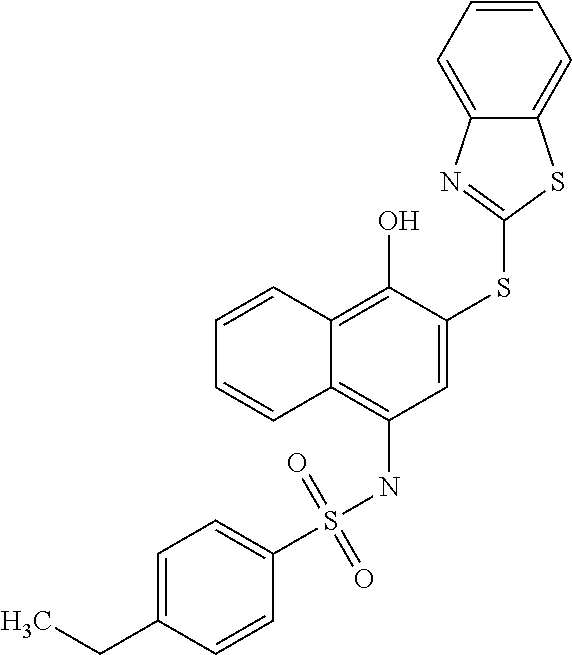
C1=C(CC)C=CC(S(=O)(=O)NC2=C3C(=C(O)C(SC4=NC5=CC=CC=C5S4)=C2)C=CC=C3)=C1
